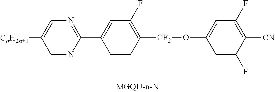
C1([CnH2n+1])=CN=C(C2=CC(F)=C([CF2]OC3=CC(F)=C([CN])C(F)=C3)C=C2)N=C1
